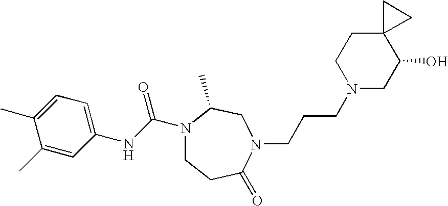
C1(NC(N2CCC(=O)N(CCCN3CC(O)C4(CC3)CC4)CC2C)=O)=CC=C(C)C(C)=C1
